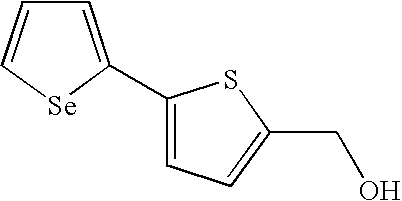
C1=C(C2=CC=C(CO)S2)[Se]C=C1
